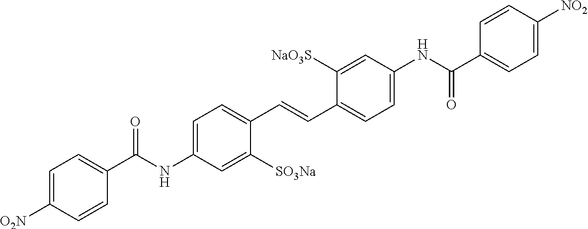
O=C(C1=CC=C([O2N])C=C1)NC1=CC=C(C=CC2=CC=C(NC(=O)C3=CC=C([NO2])C=C3)C=C2[NaO3S])C([SO3Na])=C1
